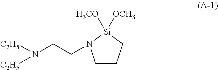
C1CC[Si]([H3CO])([OCH3])N1CCN([C2H5])[C2H5]
